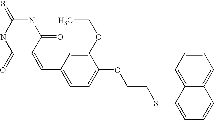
S=C1NC(=O)C(=CC2=CC=C(OCCSC3=CC=CC4=CC=CC=C34)C(OCC)=C2)C(=O)N1
